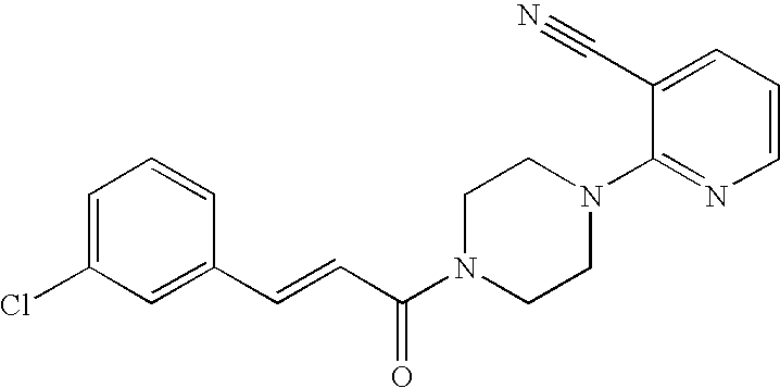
C1=C(Cl)C=C(C=CC(N2CCN(C3=NC=CC=C3C#N)CC2)=O)C=C1
